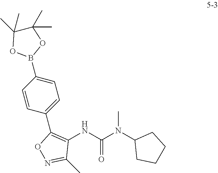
C1(NC(N(C2CCCC2)C)=O)=C(C2=CC=C(B3OC(C)(C)C(C)(C)O3)C=C2)ON=C1C
